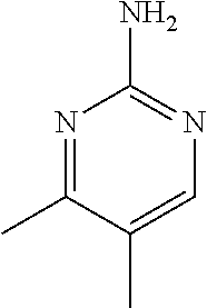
N1=C(C)C(C)=CN=C1N
